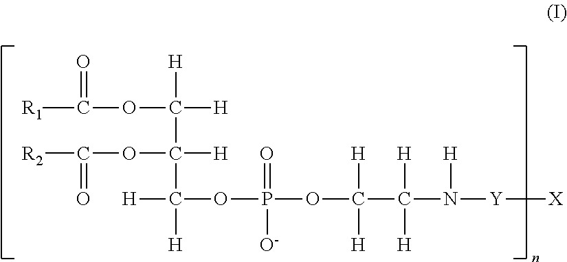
O(C([H])([H])C(OC([R2])=O)([H])C([H])(OP(OC([H])([H])C([H])([H])N([Y][X])[H])(=O)[O-])[H])C([R1])=O
